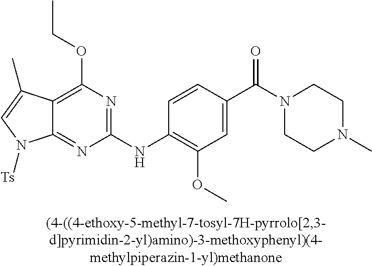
C12=NC(NC3=C(OC)C=C(C(N4CCN(C)CC4)=O)C=C3)=NC(OCC)=C1C(C)=CN2[Ts]
